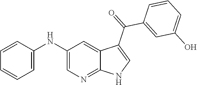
C1=CC(NC2=CN=C3C(=C2)C(C(=O)C2=CC(O)=CC=C2)=CN3)=CC=C1
